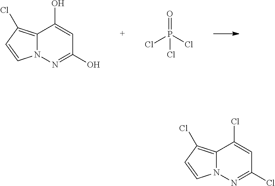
C12=C(Cl)C=CN1N=C(O)C=C2O.ClP(Cl)(=O)Cl.C12=C(Cl)C=CN1N=C(Cl)C=C2Cl
